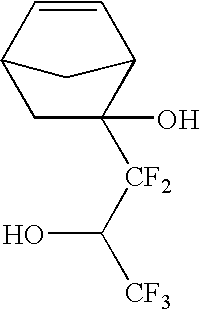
C1C([CF2]C([CF3])O)(O)C2C=CC1C2
